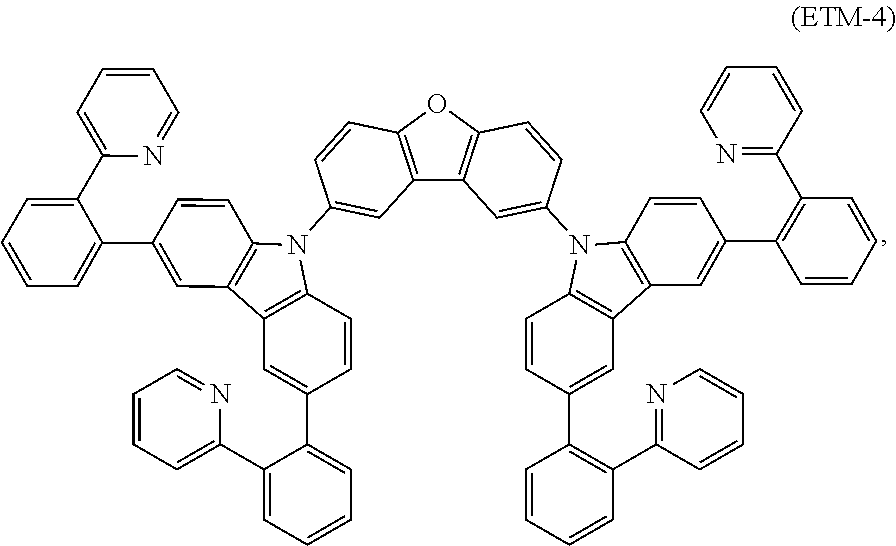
C12=C(OC3=C1C=C(N1C4=C(C5=C1C=CC(C1=C(C6=NC=CC=C6)C=CC=C1)=C5)C=C(C1=C(C5=NC=CC=C5)C=CC=C1)C=C4)C=C3)C=CC(N1C3=C(C4=C1C=CC(C1=CC=CC=C1C1=CC=CC=N1)=C4)C=C(C1=CC=CC=C1C1=CC=CC=N1)C=C3)=C2
